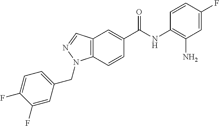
C12=C(C=CC(C(NC3=C(N)C=C(F)C=C3)=O)=C1)N(CC1=CC=C(F)C(F)=C1)N=C2
